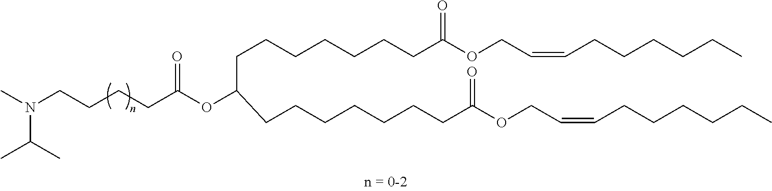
N(CCCCC(OC(CCCCCCCC(OCC=CCCCCCC)=O)CCCCCCCC(OCC=CCCCCCC)=O)=O)(C)C(C)C
